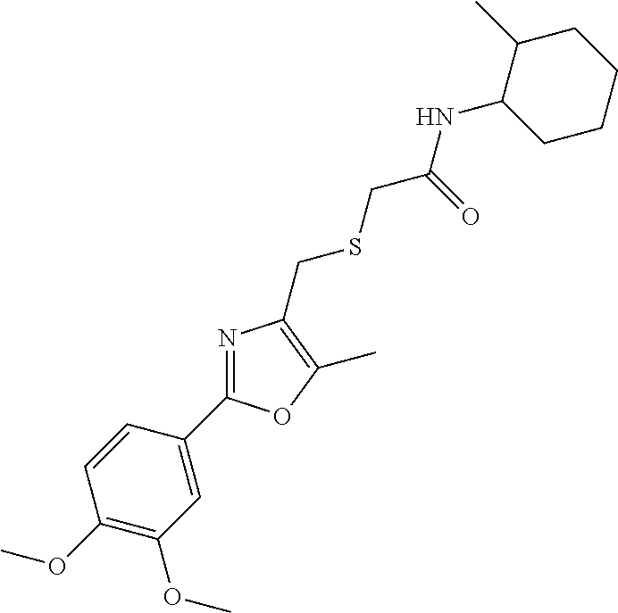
C1(C)C(NC(CSCC2=C(C)OC(C3=CC(OC)=C(OC)C=C3)=N2)=O)CCCC1
